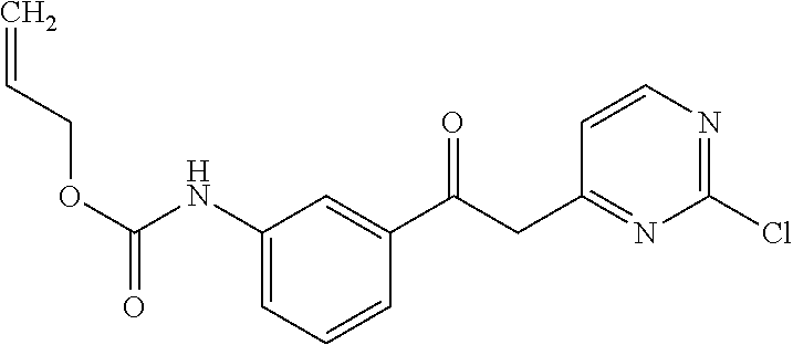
N(C1=CC=CC(C(CC2=NC(Cl)=NC=C2)=O)=C1)C(OCC=C)=O
